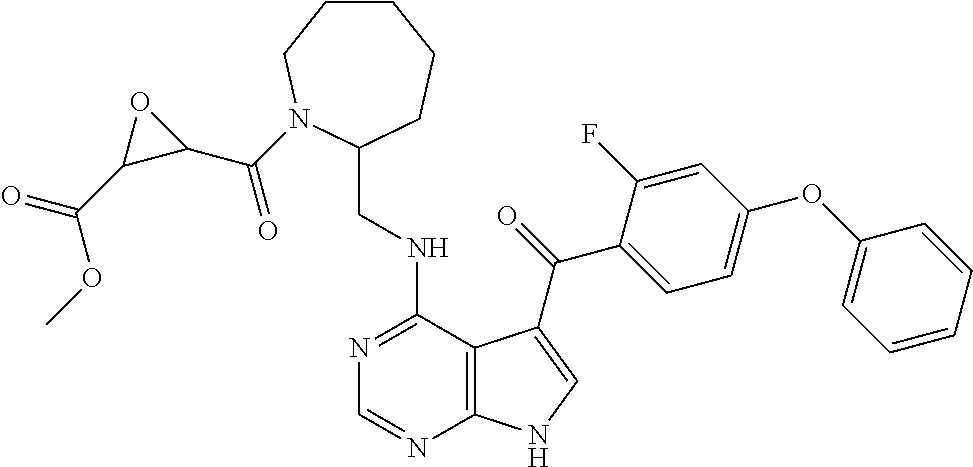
C1=CC=CC(OC2=CC=C(C(=O)C3=CNC4=C3C(NCC3CCCCCN3C(C3C(C(=O)OC)O3)=O)=NC=N4)C(F)=C2)=C1
